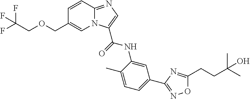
N12C(=NC=C1C(=O)NC1=CC(C3=NOC(CCC(C)(C)O)=N3)=CC=C1C)C=CC(COCC(F)(F)F)=C2
